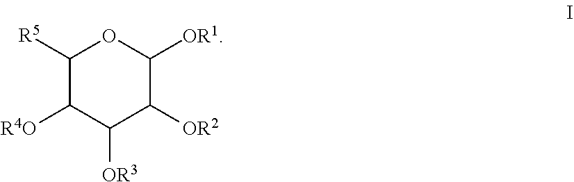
[R5]C1C([R4O])C([OR3])C([OR2])C([OR1])O1
